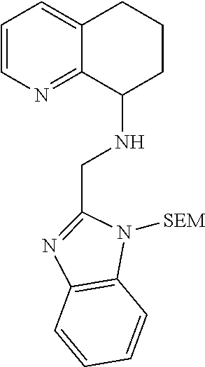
C1=CN=C2C(=C1)CCCC2NCC1=NC2=C(N1[SEM])C=CC=C2
